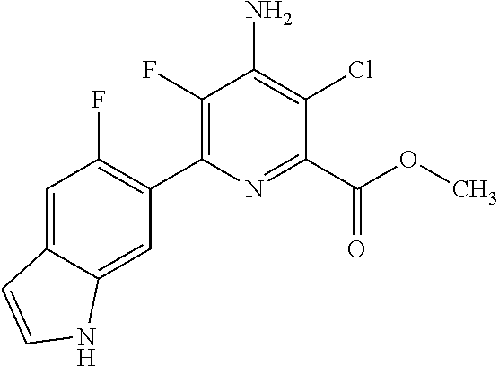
C1(F)=C(C2=C(F)C=C3C(=C2)NC=C3)N=C(C(OC)=O)C(Cl)=C1N
